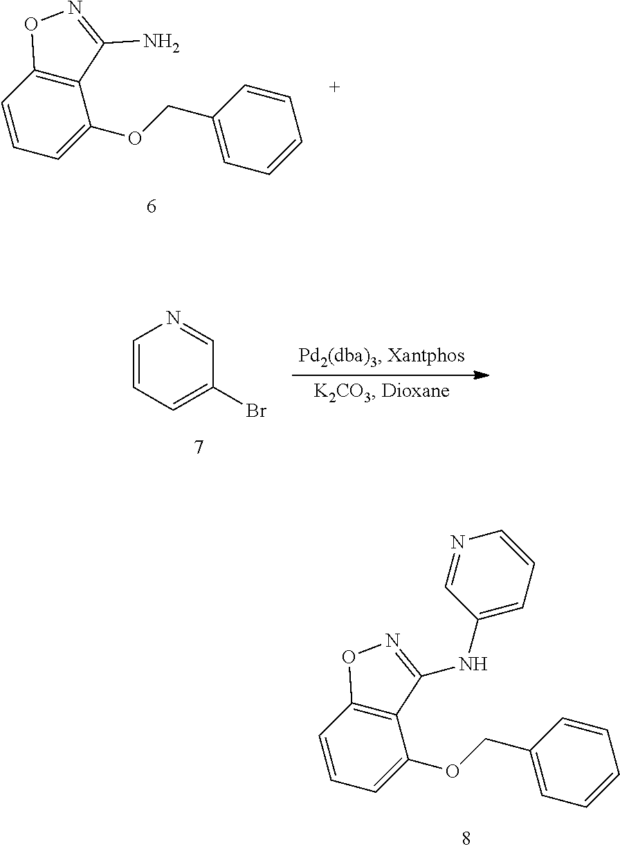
C1(COC2=CC=CC3=C2C(N)=NO3)=CC=CC=C1.C1=CC=C(Br)C=N1.C1(COC2=CC=CC3=C2C(NC2=CC=CN=C2)=NO3)=CC=CC=C1
